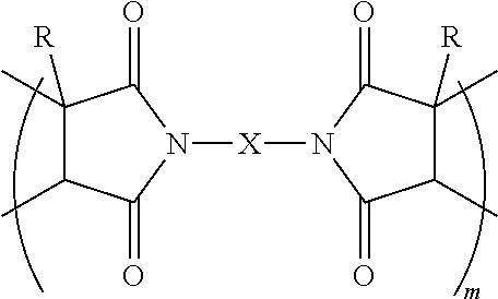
C1(C)([R])C(C)C(=O)N([X]N2C(=O)C(C)([R])C(C)C2=O)C1=O
